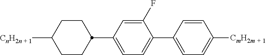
C1=C(C2CCC([CnH2n + 1])CC2)C=C(F)C(C2=CC=C([CmH2m + 1])C=C2)=C1
